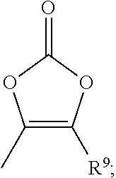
C1(C)=C([R9])OC(=O)O1
